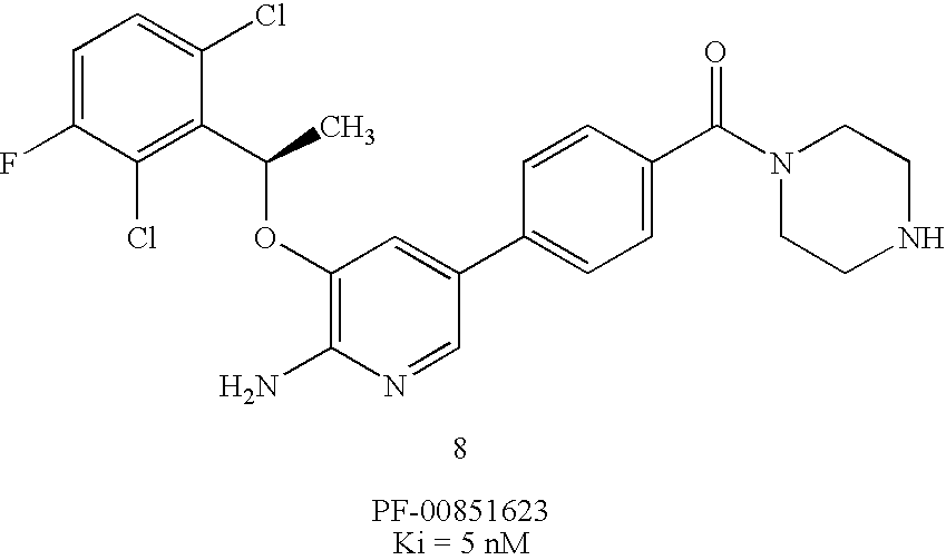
C1(C2=CC=C(C(N3CCNCC3)=O)C=C2)=CC(OC(C)C2=C(Cl)C(F)=CC=C2Cl)=C(N)N=C1
